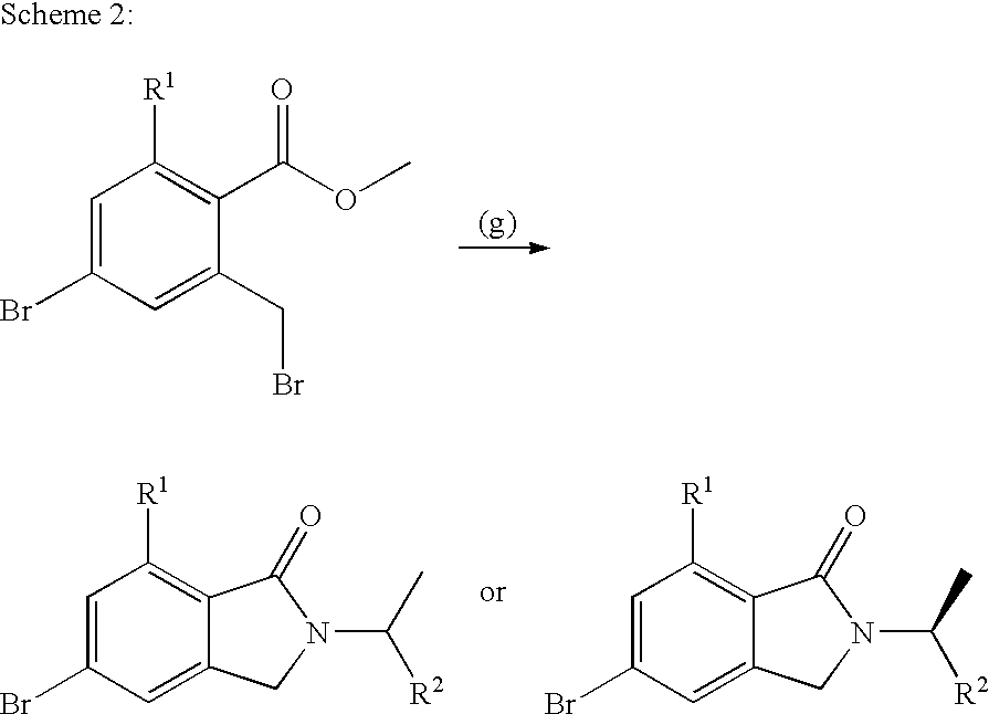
C1=C(Br)C=C2C(=C1[R1])C(=O)N(C(C)[R2])C2.C1=C(Br)C=C2C(=C1[R1])C(=O)N(C(C)[R2])C2.C1=C(Br)C=C(CBr)C(C(OC)=O)=C1[R1]
